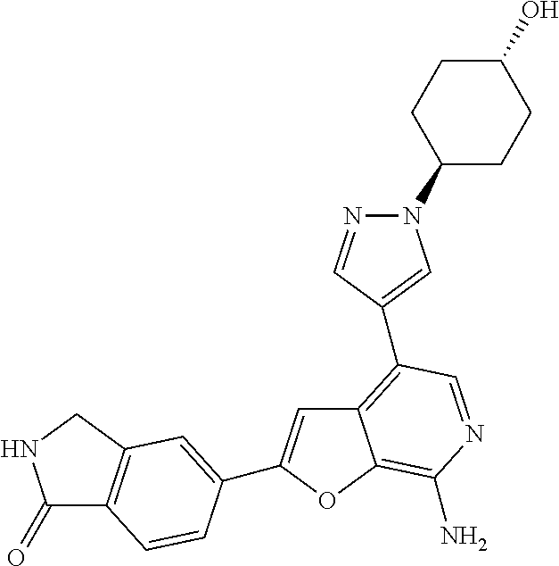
C1(=O)C2=C(CN1)C=C(C1=CC3=C(C4=CN(C5CCC(O)CC5)N=C4)C=NC(N)=C3O1)C=C2
